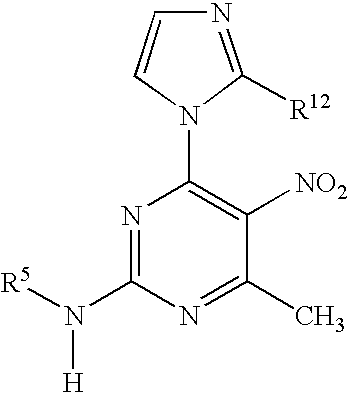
N1=C(N([R5])[H])N=C(C)C([NO2])=C1N1C([R12])=NC=C1
